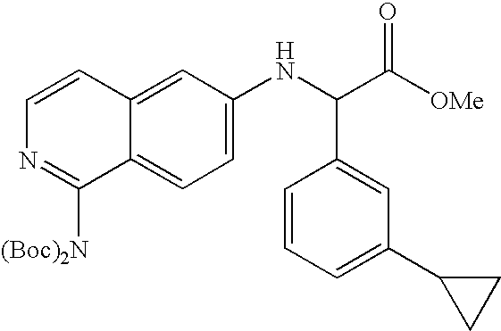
C1=C(NC(C([OMe])=O)C2=CC(C3CC3)=CC=C2)C=C2C(=C1)C([(Boc)2N])=NC=C2
